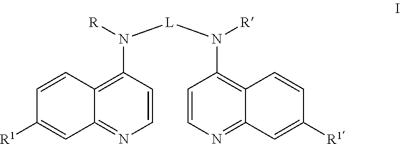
C12=NC=CC(N([R])[L]N(C3=C4C(=NC=C3)C=C([R1])C=C4)[R])=C1C=CC([R1])=C2
